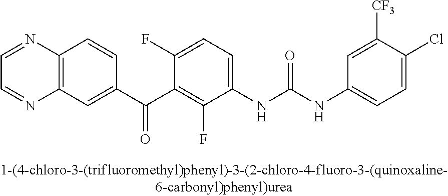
C1=NC2=C(N=C1)C=C(C(C1=C(F)C(NC(NC3=CC=C(Cl)C([CF3])=C3)=O)=CC=C1F)=O)C=C2
